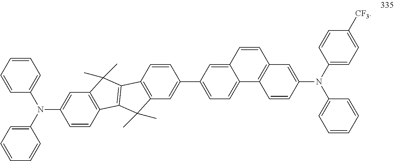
C1(N(C2=CC3=C(C=C2)C2=C(C3(C)C)C3=C(C2(C)C)C=C(C2=CC=C4C(=C2)C=CC2=C4C=CC(N(C4=CC=CC=C4)C4=CC=C([CF3])C=C4)=C2)C=C3)C2=CC=CC=C2)=CC=CC=C1
